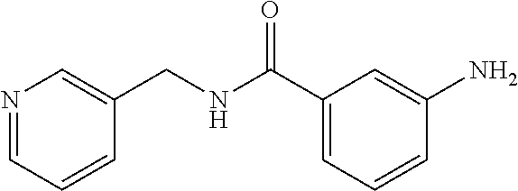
N1=CC=CC(CNC(C2=CC=CC(N)=C2)=O)=C1
